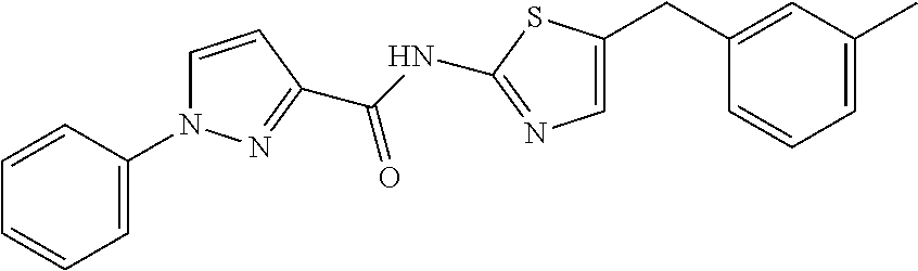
C1(CC2=CN=C(NC(=O)C3=NN(C4=CC=CC=C4)C=C3)S2)=CC(C)=CC=C1
